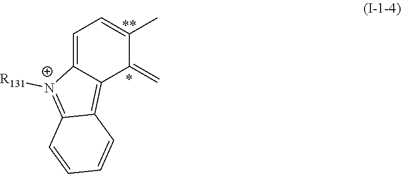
C1=C2C(=C3C(=[N+]2[R131])C=CC=C3)C(=C)C(C)=C1
